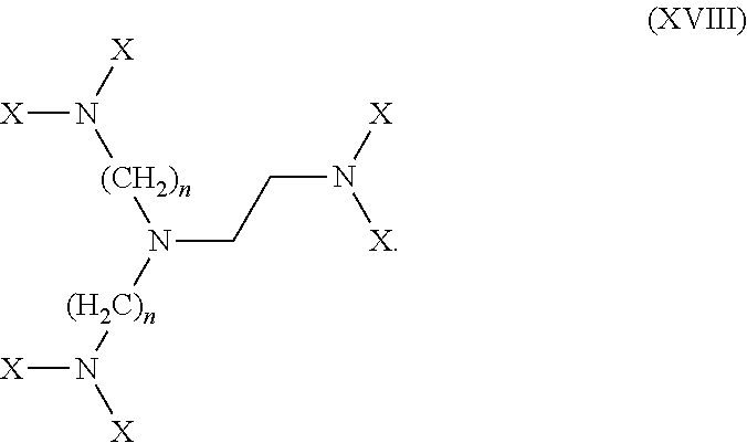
[X]N([X])[(CH2)n]N(CCN([X])[X])[(H2C)n]N([X])[X]
